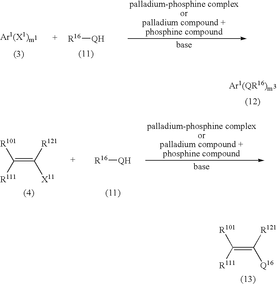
[R16][QH].C(=C([R121])[X11])([R111])[R101].[R16][QH].C(=C([R121])[Q16])([R111])[R101]
